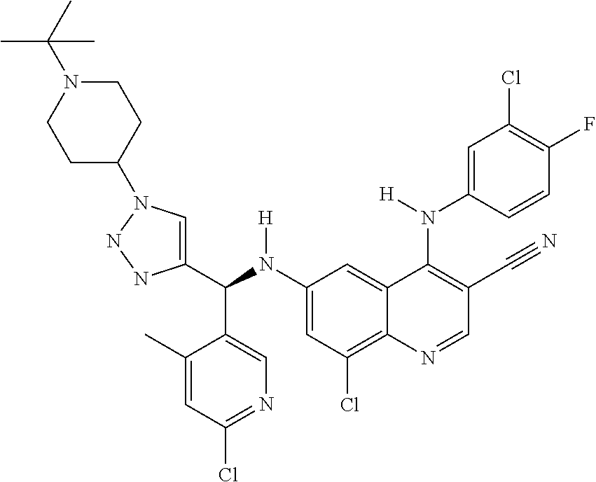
C1(N(C(C2=CN(C3CCN(C(C)(C)C)CC3)NN2)C2=CN=C(Cl)C=C2C)[H])=CC(Cl)=C2C(=C1)C(N(C1=CC(Cl)=C(F)C=C1)[H])=C(C#N)C=N2
